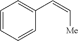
C1=CC=CC(C=C[Me])=C1
